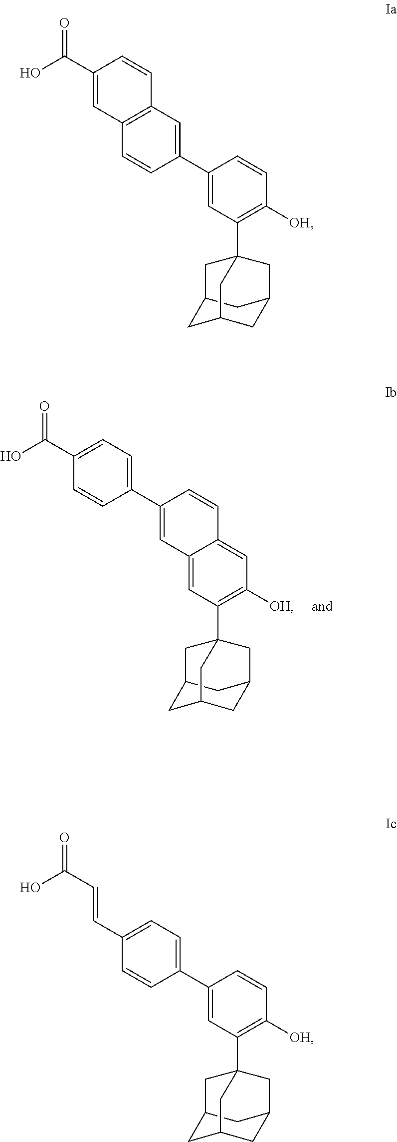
C12CC3CC(C1)CC(C1=C([OH])C=C4C(=C1)C=C(C1=CC=C(C(=O)O)C=C1)C=C4)(C2)C3.C12CC3CC(C1)CC(C1=C([OH])C=CC(C4=CC5=C(C=C4)C=C(C(O)=O)C=C5)=C1)(C2)C3.C12CC3CC(C1)CC(C1=C([OH])C=CC(C4=CC=C(C=CC(O)=O)C=C4)=C1)(C2)C3
